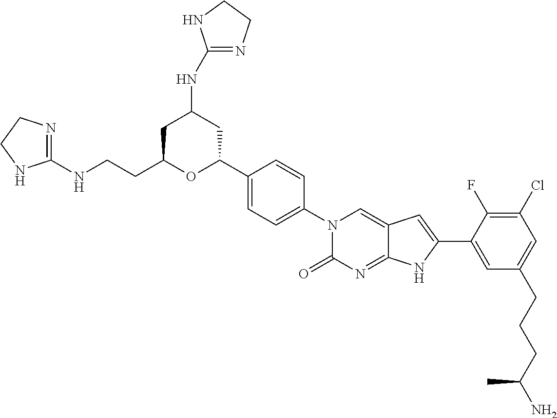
C1(C2=CC=C(N3C(=O)N=C4C(=C3)C=C(C3=CC(CCCC(N)C)=CC(Cl)=C3F)N4)C=C2)OC(CCNC2=NCCN2)CC(NC2=NCCN2)C1
